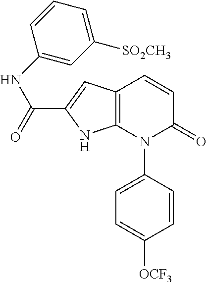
C12=C(C=C(C(=O)NC3=CC([SO2CH3])=CC=C3)N1)C=CC(=O)N2C1=CC=C([OCF3])C=C1
